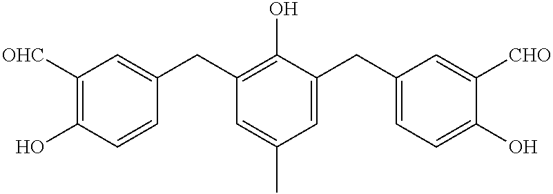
C1([OHC])=C(O)C=CC(CC2=C(O)C(CC3=CC=C(O)C([CHO])=C3)=CC(C)=C2)=C1
